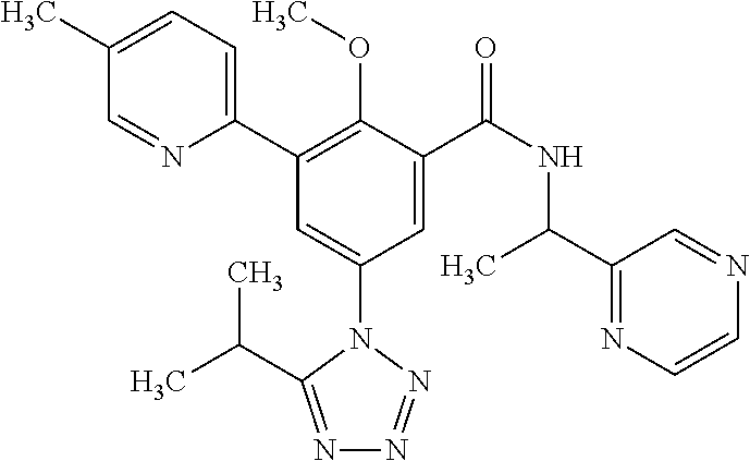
C1(C)=CC=C(C2=C(OC)C(C(NC(C3=NC=CN=C3)C)=O)=CC(N3C(C(C)C)=NN=N3)=C2)N=C1
